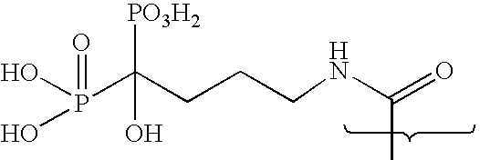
C(=O)(C)NCCCC(P(=O)(O)O)([PO3H2])O
